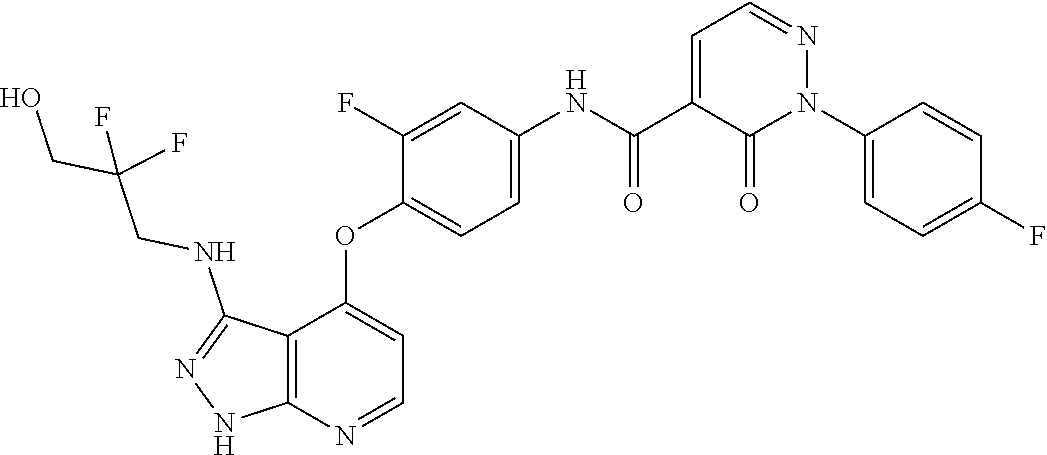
C1=C(C(=O)NC2=CC=C(OC3=CC=NC4=C3C(NCC(CO)(F)F)=NN4)C(F)=C2)C(=O)N(C2=CC=C(F)C=C2)N=C1
